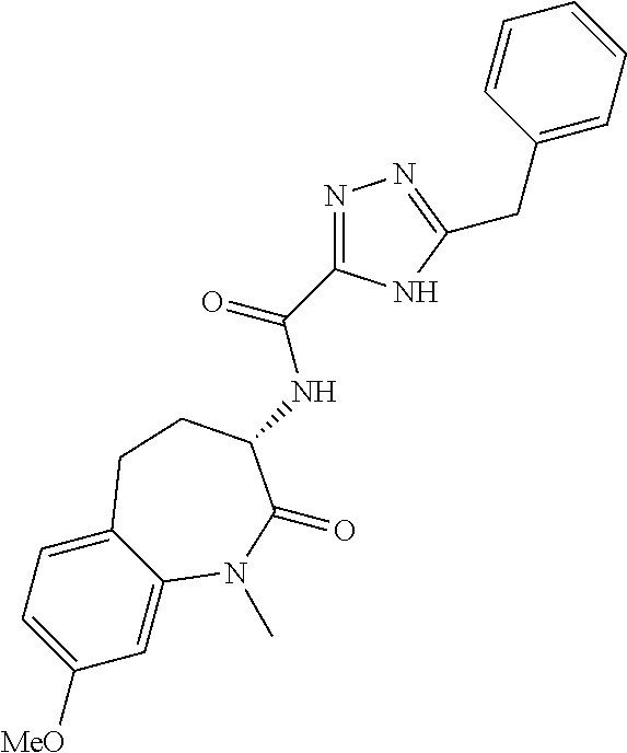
C1([MeO])=CC=C2C(=C1)N(C)C(=O)C(NC(=O)C1=NN=C(CC3=CC=CC=C3)N1)CC2
